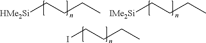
ICCCC.[HMe2Si]CCCC.[IMe2Si]CCCC
